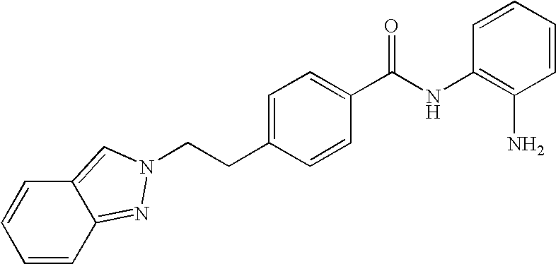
C(CC1=CC=C(C(NC2=C(N)C=CC=C2)=O)C=C1)N1N=C2C=CC=CC2=C1
